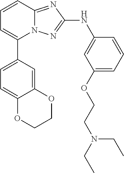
N12C(=NC(NC3=CC(OCCN(CC)CC)=CC=C3)=N1)C=CC=C2C1=CC=C2C(=C1)OCCO2
